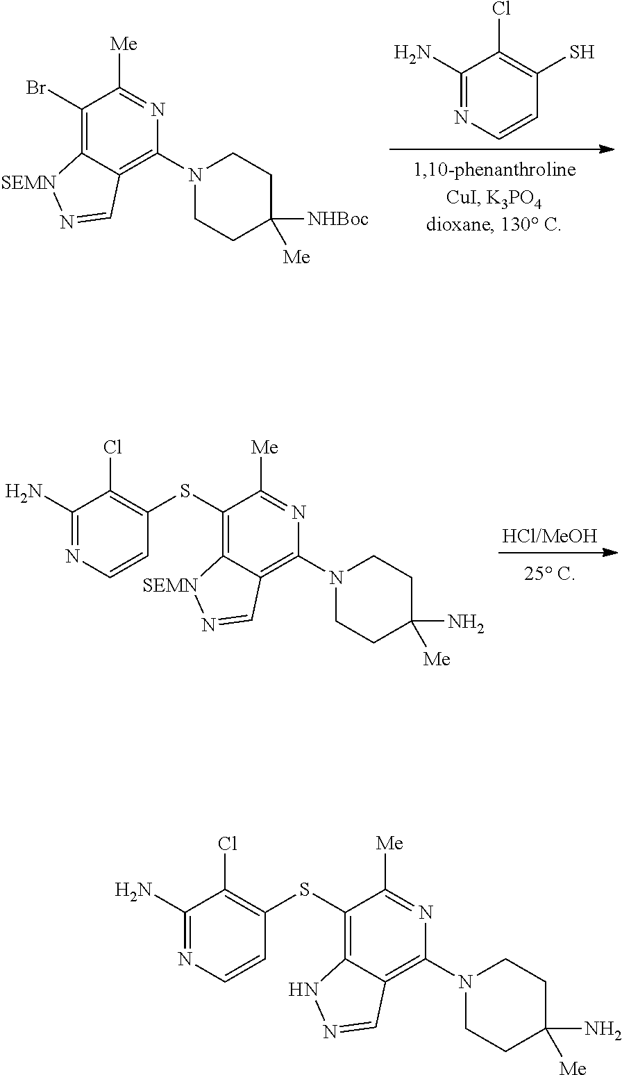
SC1=C(Cl)C(N)=NC=C1.C1(N2CCC([NHBoc])([Me])CC2)=C2C(=C(Br)C([Me])=N1)[SEMN]N=C2.[HCl/MeOH].C1(N2CCC(N)([Me])CC2)=C2C(=C(SC3=C(Cl)C(N)=NC=C3)C([Me])=N1)[SEMN]N=C2.C1(N2CCC(N)([Me])CC2)=C2C(=C(SC3=C(Cl)C(N)=NC=C3)C([Me])=N1)NN=C2
